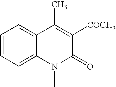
C1=CC=C2C(=C1)C(C)=C([COCH3])C(=O)N2C
